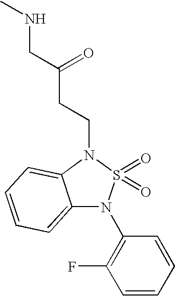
C12=CC=CC=C1N(CCC(CNC)=O)S(=O)(=O)N2C1=C(F)C=CC=C1
